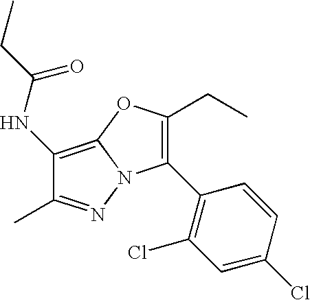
C1(NC(CC)=O)=C2N(N=C1C)C(C1=C(Cl)C=C(Cl)C=C1)=C(CC)O2
